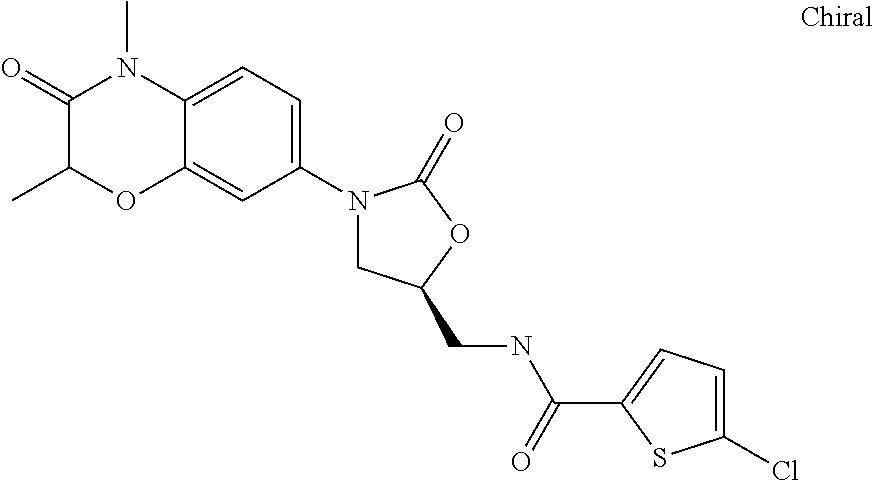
C1(N2CC(CNC(=O)C3=CC=C(Cl)S3)OC2=O)=CC=C2C(=C1)OC(C)C(=O)N2C
